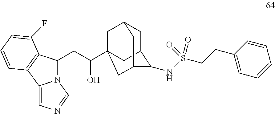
N12C(CC(O)C34CC5CC(C(NS(CCC6=CC=CC=C6)(=O)=O)C(C3)C5)C4)C3=C(C1=CN=C2)C=CC=C3F
